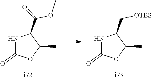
N1C(=O)OC(C)C1C(=O)OC.N1C(=O)OC(C)C1C[OTBS]
